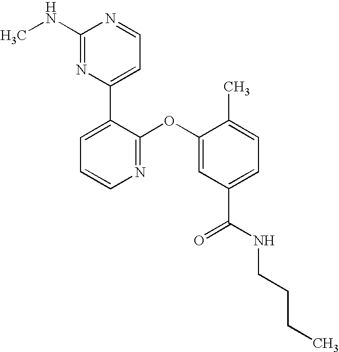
N1=C(OC2=CC(C(NCCCC)=O)=CC=C2C)C(C2=CC=NC(NC)=N2)=CC=C1
